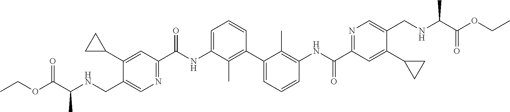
C1(C2CC2)=CC(C(NC2=CC=CC(C3=CC=CC(NC(C4=NC=C(CNC(C(OCC)=O)C)C(C5CC5)=C4)=O)=C3C)=C2C)=O)=NC=C1CNC(C(OCC)=O)C
